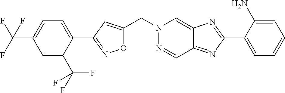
O1C(CN2N=CC3=NC(C4=CC=CC=C4N)=NC3=C2)=CC(C2=CC=C(C(F)(F)F)C=C2C(F)(F)F)=N1
